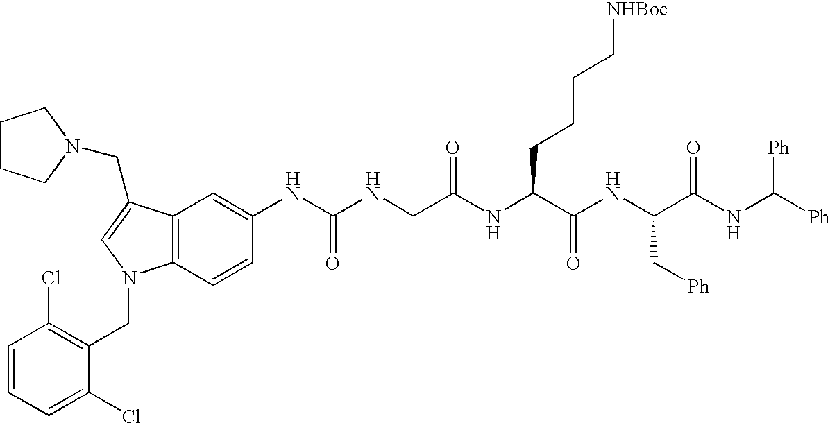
C12=C(C=CC(NC(NCC(NC(C(NC(C(NC([Ph])[Ph])=O)C[Ph])=O)CCCC[NHBoc])=O)=O)=C1)N(CC1=C(Cl)C=CC=C1Cl)C=C2CN1CCCC1
